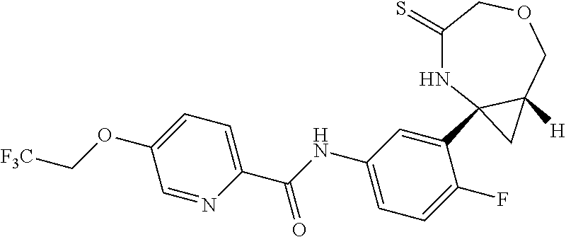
C1(C(NC2=CC=C(F)C(C34NC(=S)COCC3([H])C4)=C2)=O)=CC=C(OC[F3C])C=N1
